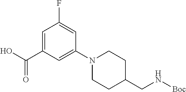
C1=C(C(=O)O)C=C(N2CCC(CN[Boc])CC2)C=C1F
